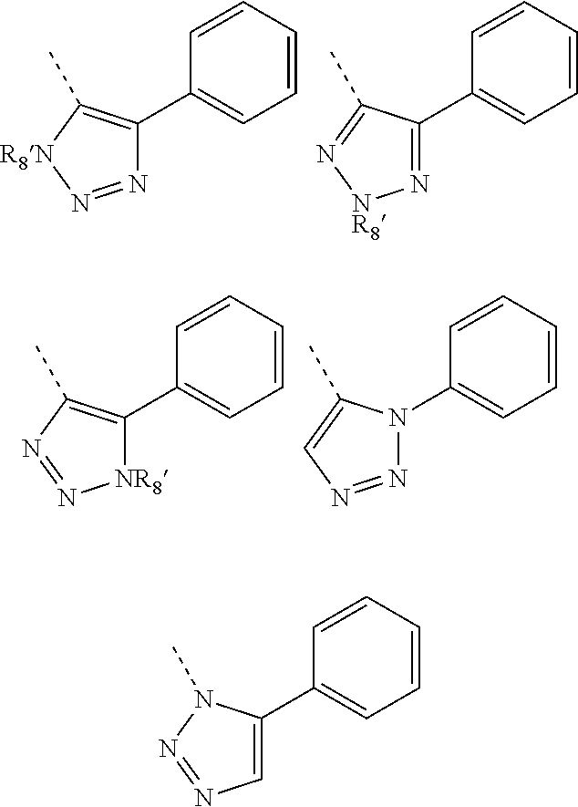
C1=CC(C2=C(C)[R8N]N=N2)=CC=C1.C1=CC(C2=N[NR8]N=C2C)=CC=C1.C1=CC(C2=C(C)N=N[NR8]2)=CC=C1.C1=CC(N2N=NC=C2C)=CC=C1.C1=CC(C2=CN=NN2C)=CC=C1
